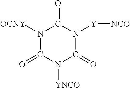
N1([OCNY])C(=O)N([YNCO])C(=O)N([Y][NCO])C1=O
